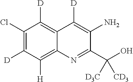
C12=C([D])C(Cl)=C([D])C([H])=C1N=C(C(O)([CD3])[D3C])C(N)=C2[D]
